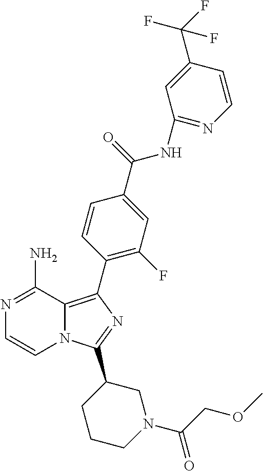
N1=C(N)C2=C(C3=C(F)C=C(C(=O)NC4=NC=CC(C(F)(F)F)=C4)C=C3)N=C(C3CCCN(C(COC)=O)C3)N2C=C1
